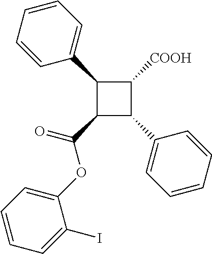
C1(C2=CC=CC=C2)C(C(=O)OC2=CC=CC=C2I)C(C2=CC=CC=C2)C1[COOH]
